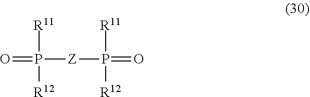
P([Z]P(=O)([R11])[R12])([R11])([R12])=O
